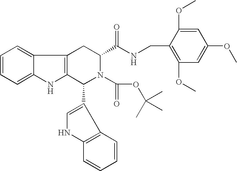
C12=CC=CC=C1NC1=C2CC(C(NCC2=C(OC)C=C(OC)C=C2OC)=O)N(C(=O)OC(C)(C)C)C1C1=CNC2=C1C=CC=C2
